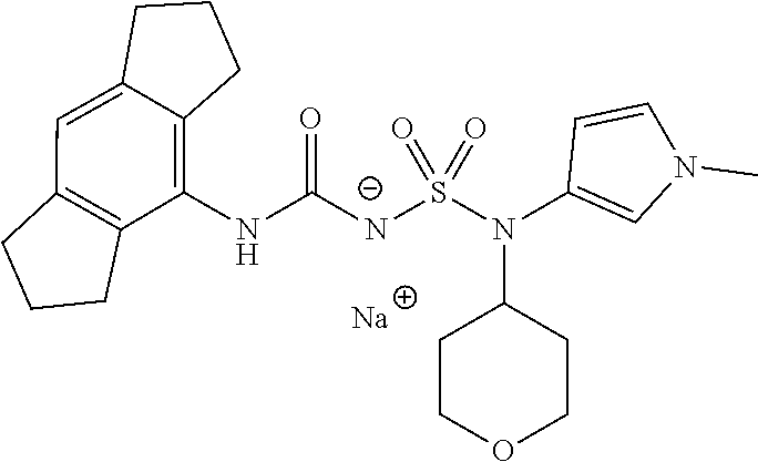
O=C([N-]S(N(C1CCOCC1)C1=CN(C)C=C1)(=O)=O)NC1=C2C(=CC3=C1CCC3)CCC2.[Na]
